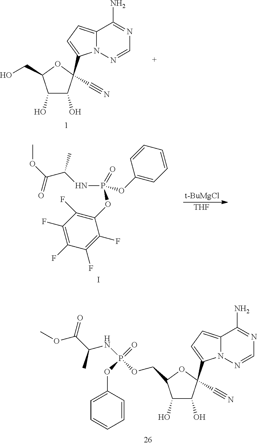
[THF].[t-BuMgCl].N(P(OC1=CC=CC=C1)(OC1=C(F)C(F)=C(F)C(F)=C1F)=O)C(C(OC)=O)C.I.C1(O)C(O)C(C#N)(C2=CC=C3N2N=CN=C3N)OC1COP(=O)(OC1=CC=CC=C1)NC(C(OC)=O)C.C1(O)C(O)C(C#N)(C2=CC=C3N2N=CN=C3N)OC1CO
